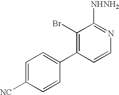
C1=C([NC])C=CC(C2=C(Br)C([NHNH2])=NC=C2)=C1
